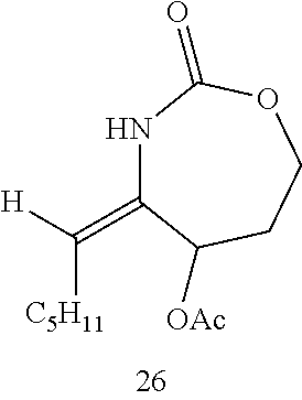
N1C(=C([H])[C5H11])C([OAc])CCOC1=O
